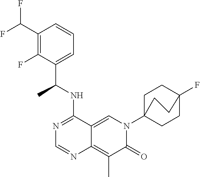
C12=CN(C34CCC(F)(CC3)CC4)C(=O)C(C)=C1N=CN=C2NC(C1=CC=CC(C(F)F)=C1F)C
